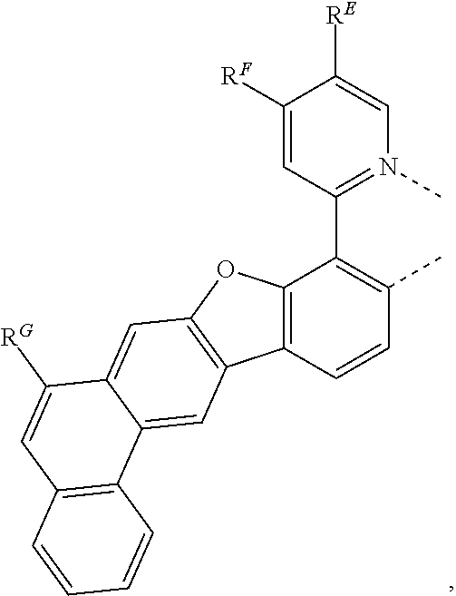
C12=CC3=C(C=C1C([RG])=CC1=C2C=CC=C1)OC1=C3C=CC(C)=C1C1=N(C)C=C([RE])C([RF])=C1
